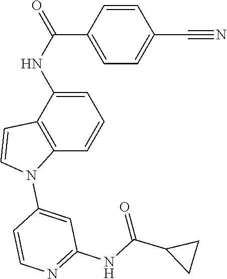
C1=C(NC(C2=CC=C(C#N)C=C2)=O)C2=C(C=C1)N(C1=CC(NC(=O)C3CC3)=NC=C1)C=C2
